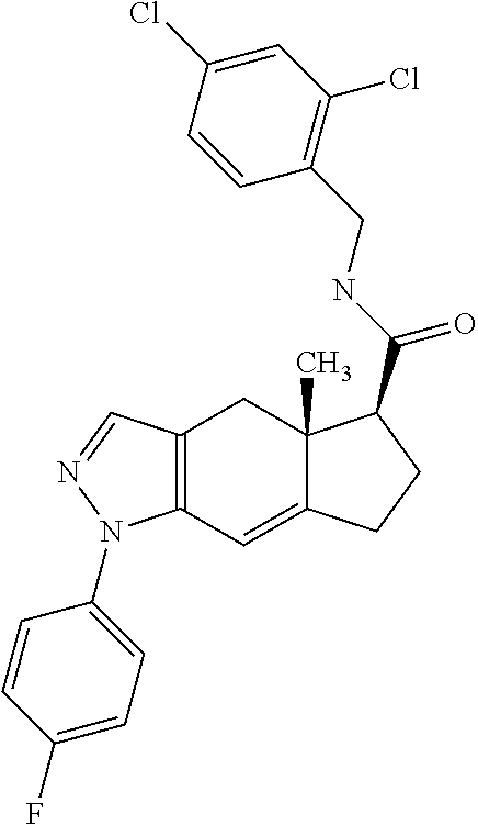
C12=C(C=C3C(C)(C1)C(C(NCC1=C(Cl)C=C(Cl)C=C1)=O)CC3)N(C1=CC=C(F)C=C1)N=C2
